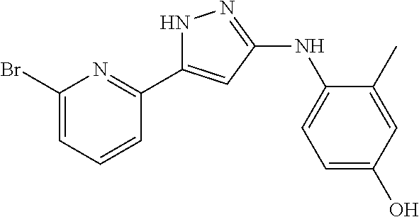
N1C(C2=NC(Br)=CC=C2)=CC(NC2=CC=C(O)C=C2C)=N1
